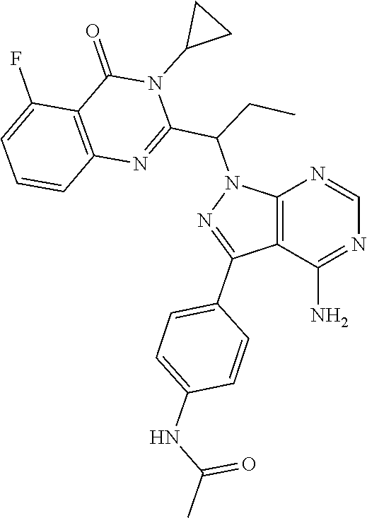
N1=C(N)C2=C(N=C1)N(C(C1=NC3=C(C(F)=CC=C3)C(=O)N1C1CC1)CC)N=C2C1=CC=C(NC(=O)C)C=C1
